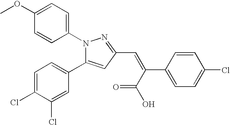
C1(OC)=CC=C(N2C(C3=CC=C(Cl)C(Cl)=C3)=CC(C=C(C(O)=O)C3=CC=C(Cl)C=C3)=N2)C=C1
